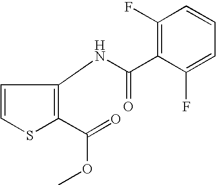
C1=CSC(C(=O)OC)=C1NC(C1=C(F)C=CC=C1F)=O
